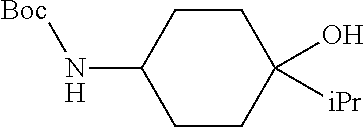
C1(N[Boc])CCC(O)([iPr])CC1
